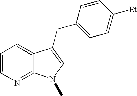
C1=CN=C2C(=C1)C(CC1=CC=C([Et])C=C1)=CN2C
